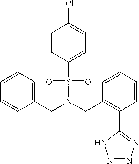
N(S(C1=CC=C(Cl)C=C1)(=O)=O)(CC1=C(C2=NN=NN2)C=CC=C1)CC1=CC=CC=C1
